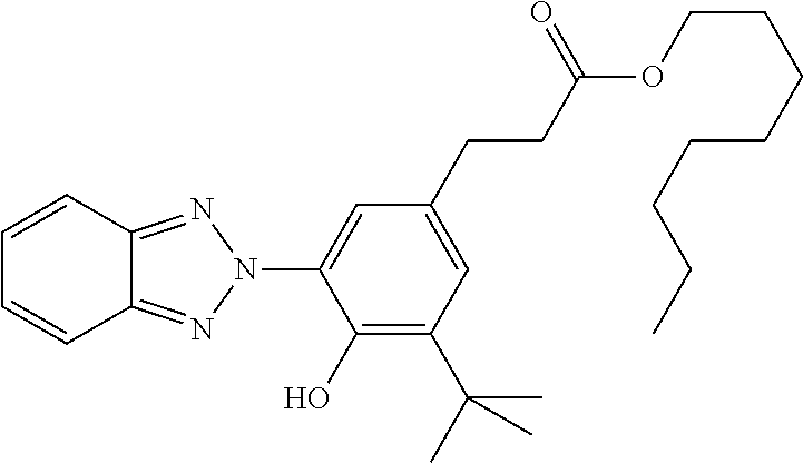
C1=CC2=NN(C3=CC(CCC(OCCCCCCCC)=O)=CC(C(C)(C)C)=C3O)N=C2C=C1
